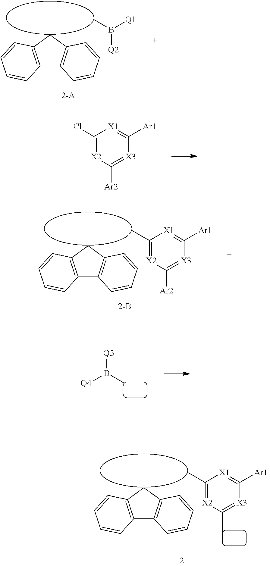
C12=C(CC3=C1C=CC=C3)C=CC=C2.CB([Q1])[Q2].C1([Ar2])=[X3]C([Ar1])=[X1]C(Cl)=[X2]1.C12=C(CC3=C1C=CC=C3)C=CC=C2.CC1=[X2]C([Ar2])=[X3]C([Ar1])=[X1]1.CB([Q4])[Q3].C12=C(CC3=C1C=CC=C3)C=CC=C2.CC1=[X2]C(C)=[X3]C([Ar1])=[X1]1
